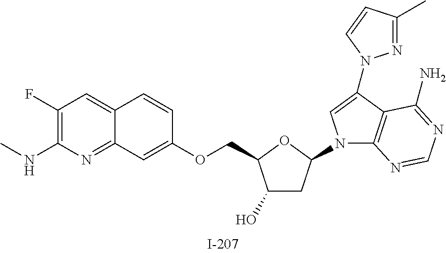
C1(O)CC(N2C3=C(C(N4N=C(C)C=C4)=C2)C(N)=NC=N3)OC1COC1=CC2=NC(NC)=C(F)C=C2C=C1
